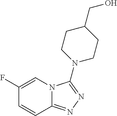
C1(F)=CN2C(=NN=C2N2CCC(CO)CC2)C=C1
